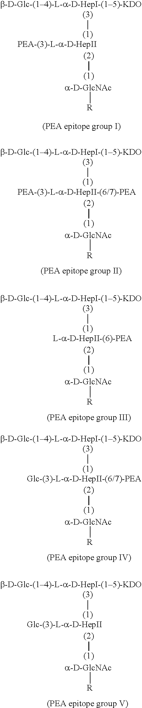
[(1)][(3)].[(1)][(2)].[R][a-D-GlcNAc].[(1)][(3)].[(1)][(2)].[R][a-D-GlcNAc].[(1)][(3)].[(1)][(2)].[R][a-D-GlcNAc].[(1)][(3)].[(1)][(2)].[R][a-D-GlcNAc].[(1)][(3)].[(1)][(2)].[R][a-D-GlcNAc]
